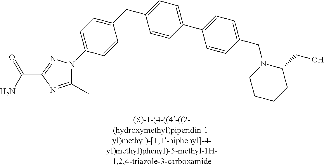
C1(CC2=CC=C(C3=CC=C(CN4CCCCC4CO)C=C3)C=C2)=CC=C(N2C(C)=NC(C(N)=O)=N2)C=C1
